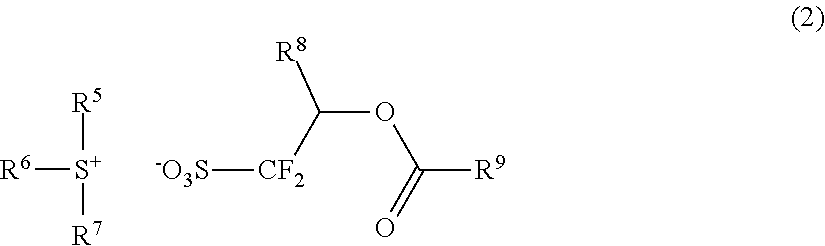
[R6][S+]([R7])[R5].[-O3S][CF2]C(OC([R9])=O)[R8]
